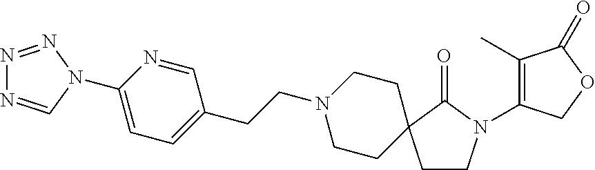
C1(N2C=NN=N2)=CC=C(CCN2CCC3(CC2)CCN(C2=C(C)C(=O)OC2)C3=O)C=N1
